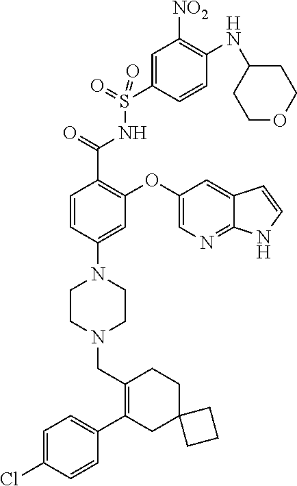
C1=C(Cl)C=CC(C2=C(CN3CCN(C4=CC(OC5=CN=C6C(=C5)C=CN6)=C(C(=O)NS(C5=CC([NO2])=C(NC6CCOCC6)C=C5)(=O)=O)C=C4)CC3)CCC3(C2)CCC3)=C1
